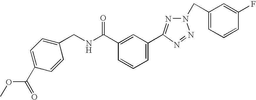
C1(C(NCC2=CC=C(C(=O)OC)C=C2)=O)=CC(C2=NN(CC3=CC=CC(F)=C3)N=N2)=CC=C1
